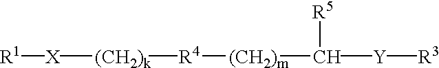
[R1][X][(CH2)k][R4][(CH2)m]C([Y][R3])[R5]
